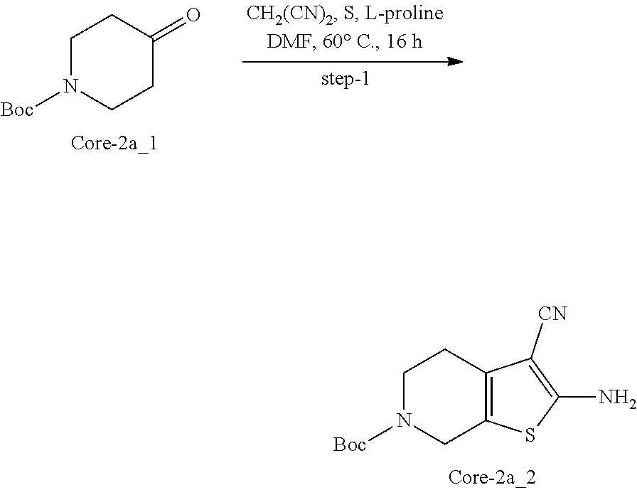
C1N([Boc])CCC(=O)C1.C1N([Boc])CC2=C(C1)C([CN])=C(N)S2
